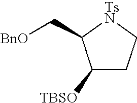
C1([TBSO])CC[TsN]C1C[BnO]
